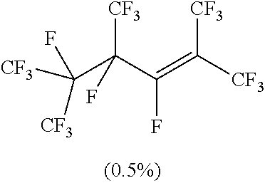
C(C(C(=C([CF3])[CF3])F)([CF3])F)([CF3])(F)[CF3]
